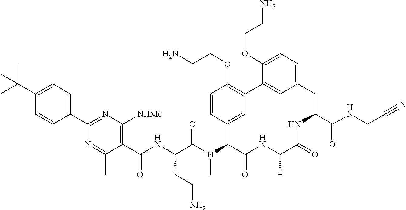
C1(C(NC(C(N(C2C(=O)NC(C)C(=O)NC(C(NCC#N)=O)CC3=CC=C(OCCN)C(=C3)C3=C(OCCN)C=CC2=C3)C)=O)CCN)=O)=C([NHMe])N=C(C2=CC=C(C(C)(C)C)C=C2)N=C1C
